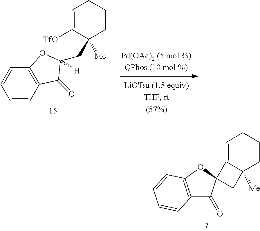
C1=CC2=C(C=C1)OC(CC1([Me])CCCC=C1[TfO])([H])C2=O.C12=C(OC3(C1=O)C1=CCCCC1([Me])C3)C=CC=C2
